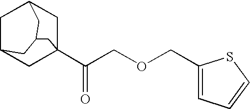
C12(C(=O)COCC3=CC=CS3)CC3CC(C1)CC(C2)C3
